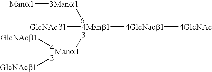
[3Mana1]([6])[Mana1].[3][Mana1].[4Manb1]([4GlcNacb1][4GlcNAc])[GlcNAcb1].[GlcNAcb1][4].[GlcNAcb1][2]
